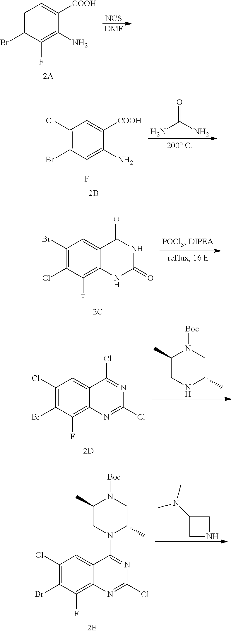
C1=C(Br)C(F)=C(N)C([COOH])=C1.[NCS].[DMF].C1(Cl)=C(Br)C(F)=C(N)C([COOH])=C1.NC(N)=O.C1(Br)=C(Cl)C(F)=C2C(=C1)C(=O)NC(=O)N2.C1(Cl)=C(Br)C(F)=C2C(=C1)C(Cl)=NC(Cl)=N2.C1(C)CNC(C)CN1[Boc].C1(Cl)=C(Br)C(F)=C2C(=C1)C(N1C(C)CN([Boc])C(C)C1)=NC(Cl)=N2.C1(N(C)C)CNC1
